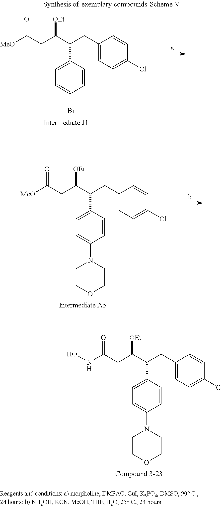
C(C(C(C1=CC=C(Br)C=C1)CC1=CC=C(Cl)C=C1)[OEt])C(=O)[MeO].C(C(C(C1=CC=C(N2CCOCC2)C=C1)CC1=CC=C(Cl)C=C1)[OEt])C(=O)[MeO].C(C(C(C1=CC=C(N2CCOCC2)C=C1)CC1=CC=C(Cl)C=C1)[OEt])C(=O)NO
